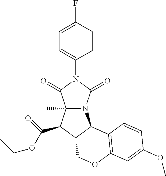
C1(F)=CC=C(N2C(=O)N3C(C)(C2=O)C(C(OCC)=O)C2C3C3=C(OC2)C=C(OC)C=C3)C=C1
